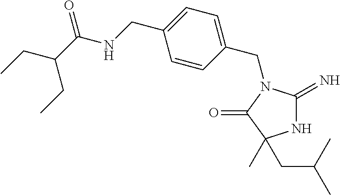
N1C(=N)N(CC2=CC=C(CNC(C(CC)CC)=O)C=C2)C(=O)C1(CC(C)C)C
